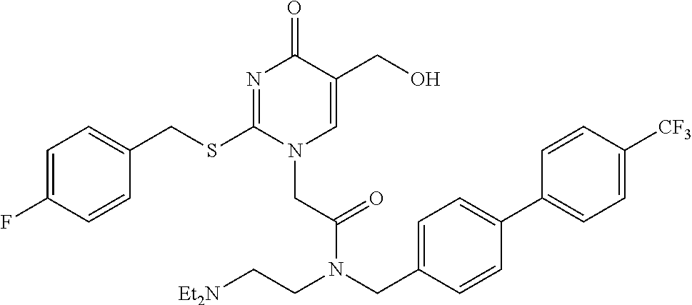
C1=C(F)C=CC(CSC2=NC(=O)C(CO)=CN2CC(=O)N(CC2=CC=C(C3=CC=C([CF3])C=C3)C=C2)CC[Et2N])=C1
